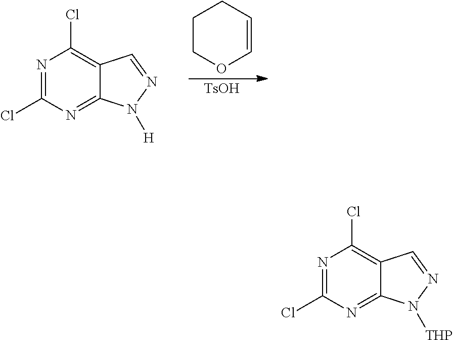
N1=C(Cl)N=C2C(=C1Cl)C=NN2[H].C1COC=CC1.[TsOH].N1=C(Cl)N=C2C(=C1Cl)C=NN2[THP]
